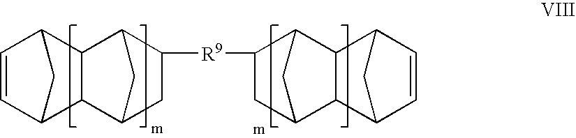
C1=CC2CC1C1C3CC([R9]C4C5CC(C4)C4C5C5C=CC4C5)C(C21)C3
